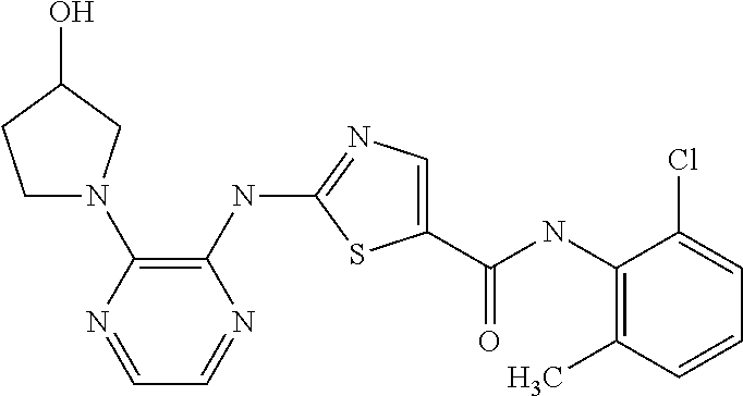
C1(NC(C2=CN=C(NC3=C(N4CCC(O)C4)N=CC=N3)S2)=O)=C(C)C=CC=C1Cl
